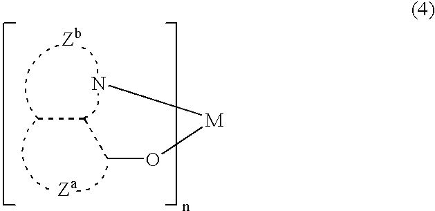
CCCO[M]N
